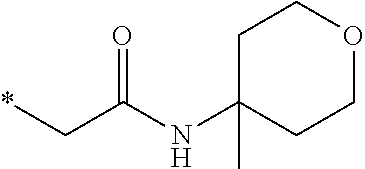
*CC(NC1(C)CCOCC1)=O
